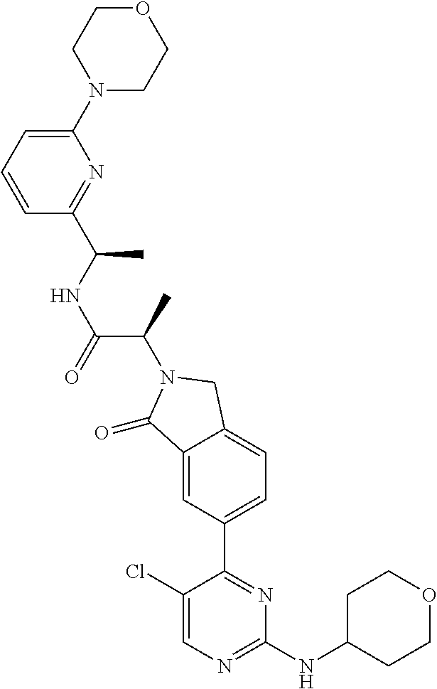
C1(=O)C2=CC(C3=NC(NC4CCOCC4)=NC=C3Cl)=CC=C2CN1C(C(NC(C1=NC(N2CCOCC2)=CC=C1)C)=O)C
